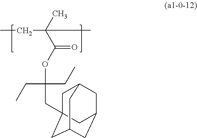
CCC(C(OC(CC)(CC)CC12CC3CC(CC(C1)C3)C2)=O)(C)C
